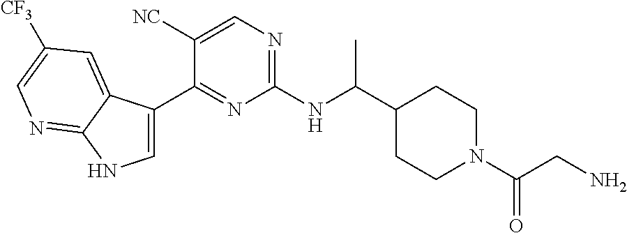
C1(C(NC2=NC=C([NC])C(C3=CNC4=NC=C([CF3])C=C34)=N2)C)CCN(C(CN)=O)CC1
